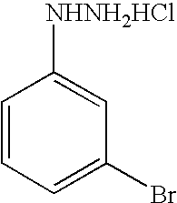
C1=CC=C(Br)C=C1[NHNH2HCl]
